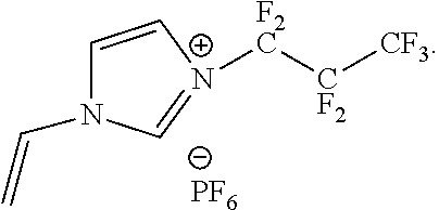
C1=C[N+]([F2C][CF2][CF3])=CN1C=C.[PF6]
